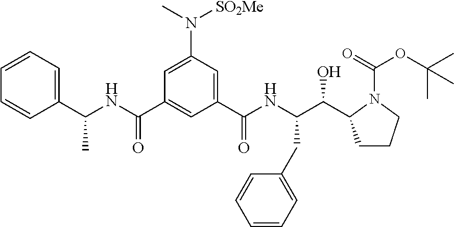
C1=C(N(C)[SO2Me])C=C(C(NC(C(O)C2CCCN2C(=O)OC(C)(C)C)CC2=CC=CC=C2)=O)C=C1C(=O)NC(C1=CC=CC=C1)C
